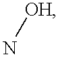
N[OH]
